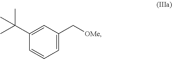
C1=C(C(C)(C)C)C=CC=C1C[OMe]
